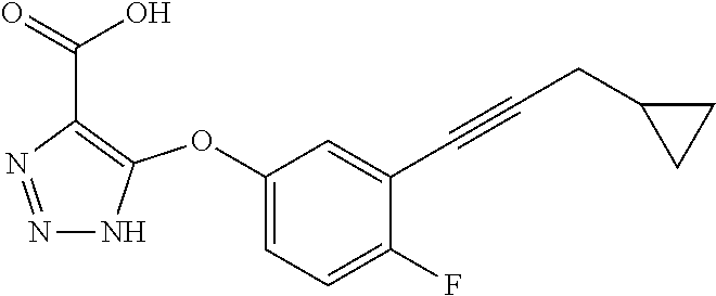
N1=NC(C(=O)O)=C(OC2=CC=C(F)C(C#CCC3CC3)=C2)N1
